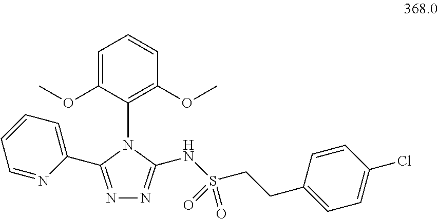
C1=C(OC)C(N2C(NS(CCC3=CC=C(Cl)C=C3)(=O)=O)=NN=C2C2=CC=CC=N2)=C(OC)C=C1
